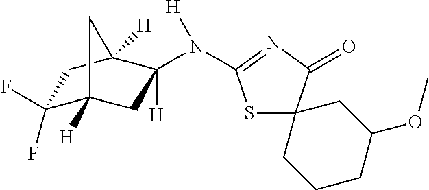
C1(F)(F)C2([H])CC(N([H])C3=NC(=O)C4(S3)CCCC(OC)C4)([H])C([H])(C1)C2
